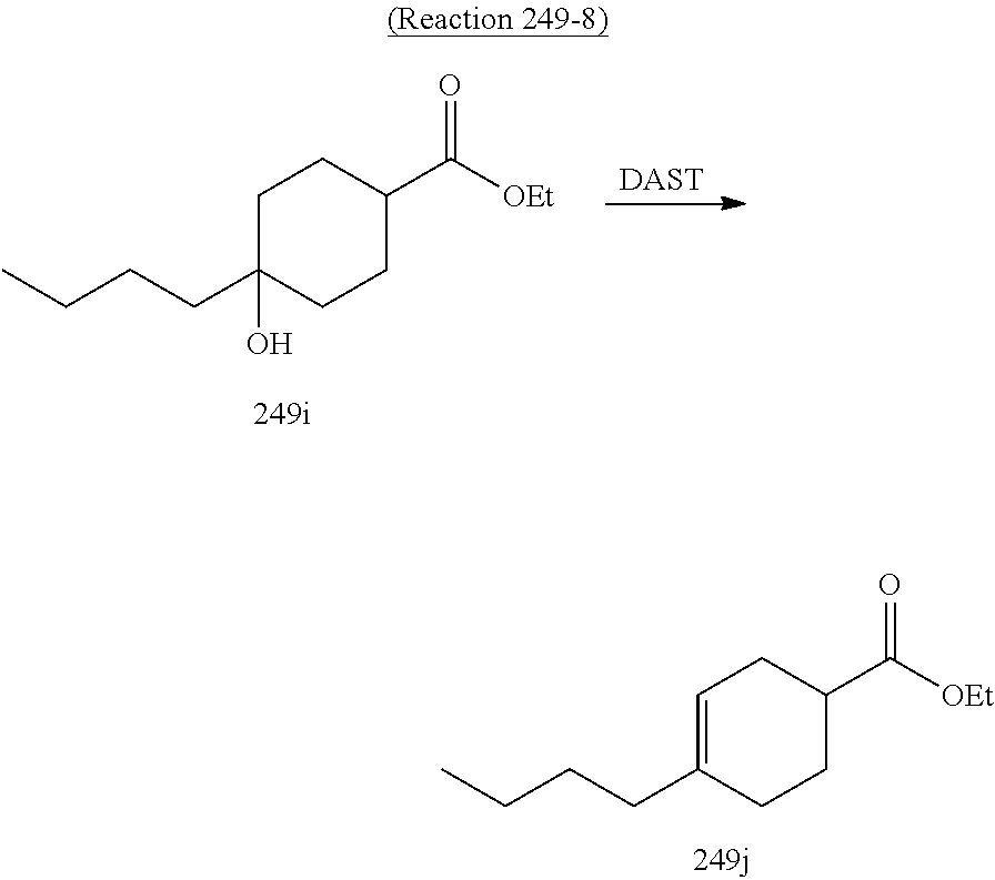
C1C(CCCC)(O)CCC(C([OEt])=O)C1.[DAST].C1=C(CCCC)CCC(C([OEt])=O)C1
